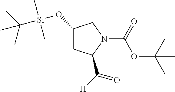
C1(O[Si](C)(C)C(C)(C)C)CC(C([H])=O)N(C(=O)OC(C)(C)C)C1
